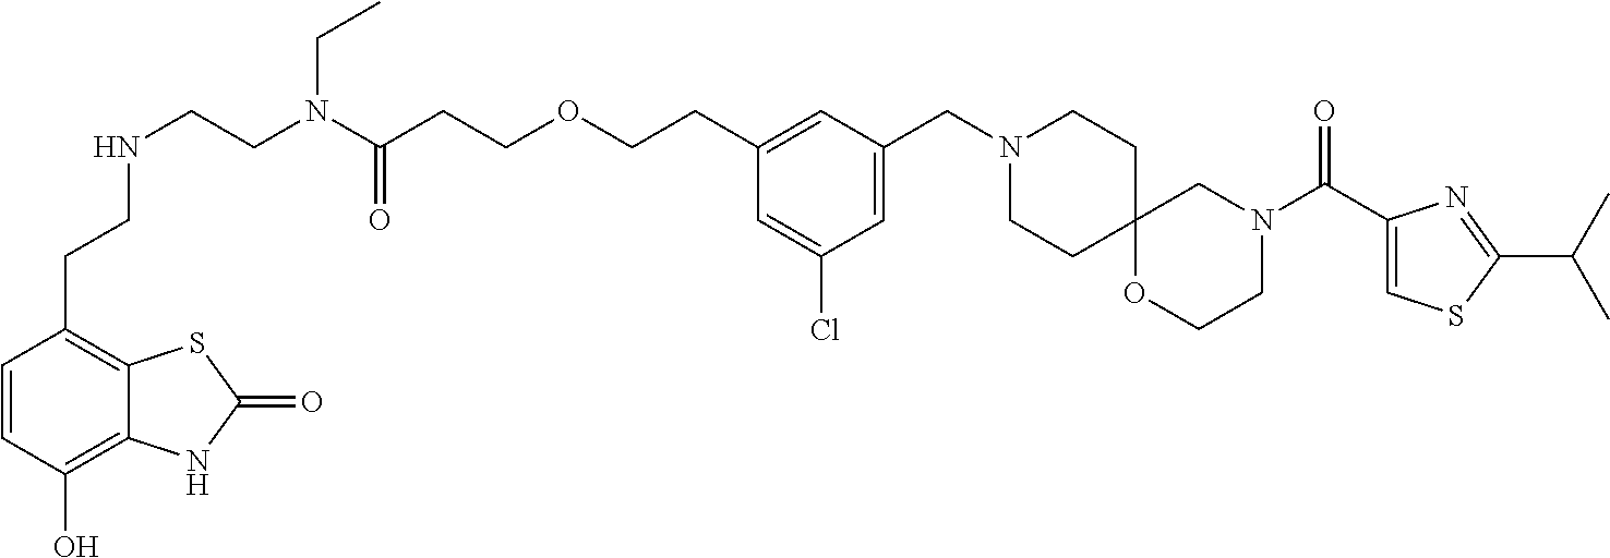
O(CCC(N(CCNCCC1=C2C(=C(O)C=C1)NC(=O)S2)CC)=O)CCC1=CC(CN2CCC3(CC2)CN(C(C2=CSC(C(C)C)=N2)=O)CCO3)=CC(Cl)=C1
